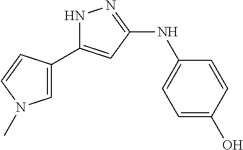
N1C(C2=CN(C)C=C2)=CC(NC2=CC=C(O)C=C2)=N1
